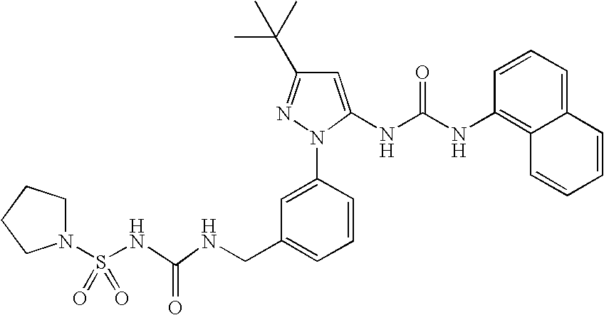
N(CC1=CC=CC(N2N=C(C(C)(C)C)C=C2NC(NC2=C3C=CC=CC3=CC=C2)=O)=C1)C(NS(N1CCCC1)(=O)=O)=O
